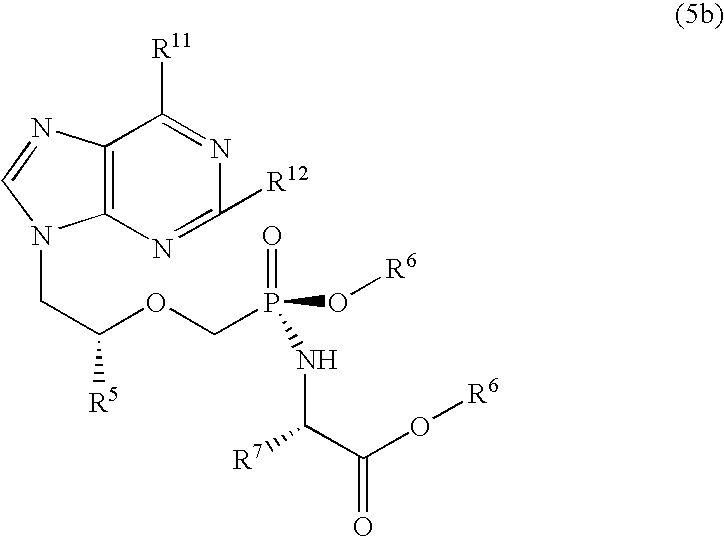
C12=C(N=C([R12])N=C1[R11])N(CC([R5])OCP(=O)(O[R6])NC([R7])C(O[R6])=O)C=N2
